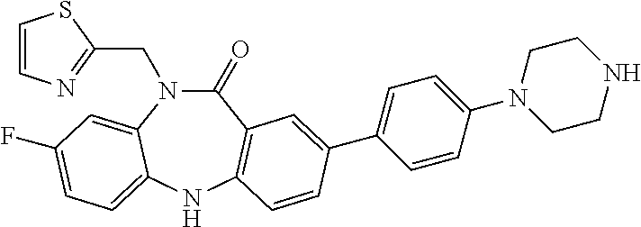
C1(CN2C(=O)C3=C(NC4=CC=C(F)C=C24)C=CC(C2=CC=C(N4CCNCC4)C=C2)=C3)=NC=CS1
